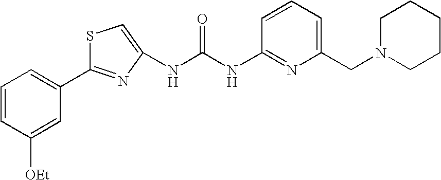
C1=CC=C(CN2CCCCC2)N=C1NC(NC1=CSC(C2=CC=CC([OEt])=C2)=N1)=O
